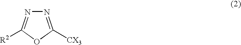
N1=C([CX3])OC([R2])=N1
